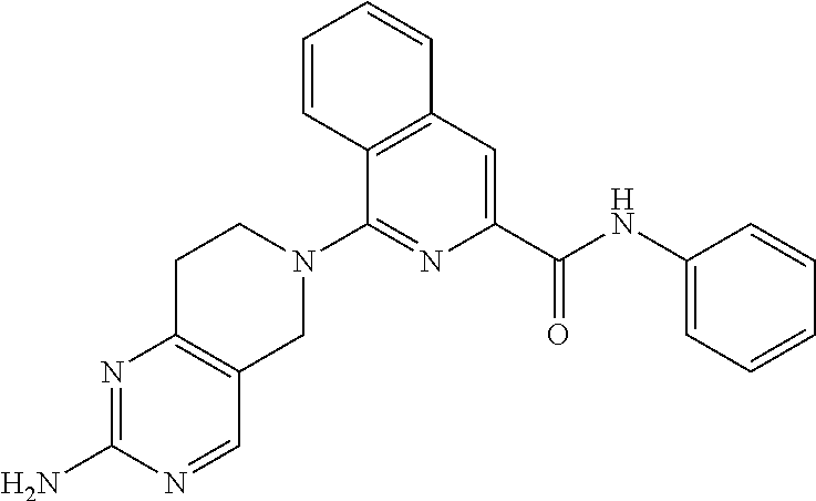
C12=C(C=C(C(NC3=CC=CC=C3)=O)N=C1N1CCC3=C(C1)C=NC(N)=N3)C=CC=C2
